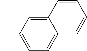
C1=C2C(=CC=C1C)C=CC=C2
